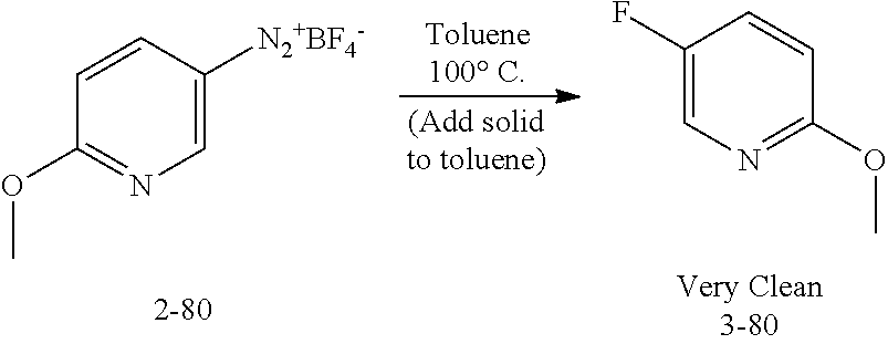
C1=CC(OC)=NC=C1[N2+BF4-].C1(F)=CN=C(OC)C=C1
